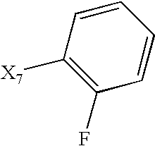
C1([X7])=C(F)C=CC=C1
